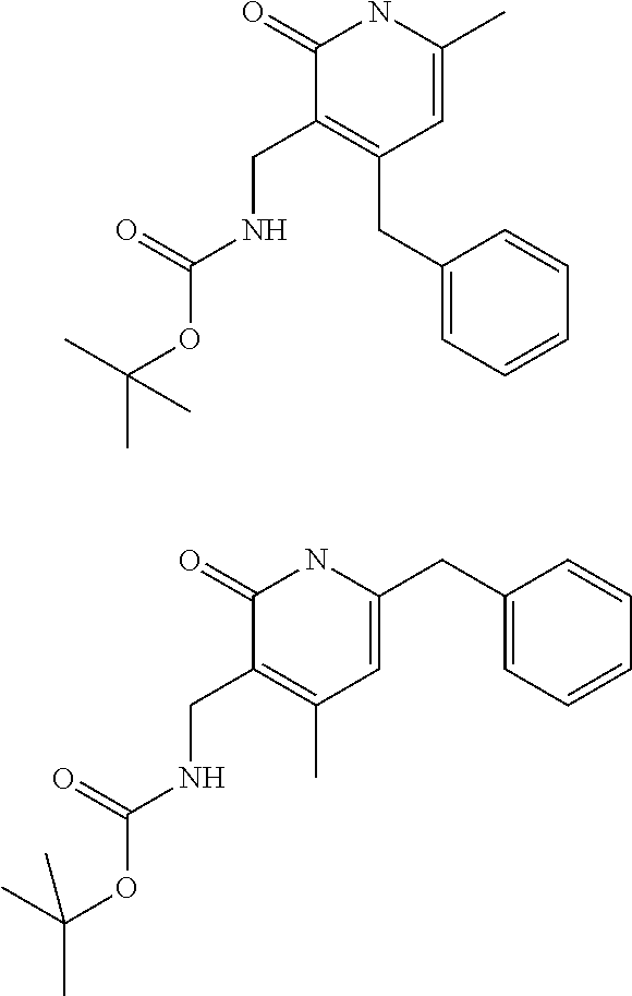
C1(=O)C(CNC(OC(C)(C)C)=O)=C(CC2=CC=CC=C2)C=C(C)N1.C1(=O)C(CNC(OC(C)(C)C)=O)=C(C)C=C(CC2=CC=CC=C2)N1
